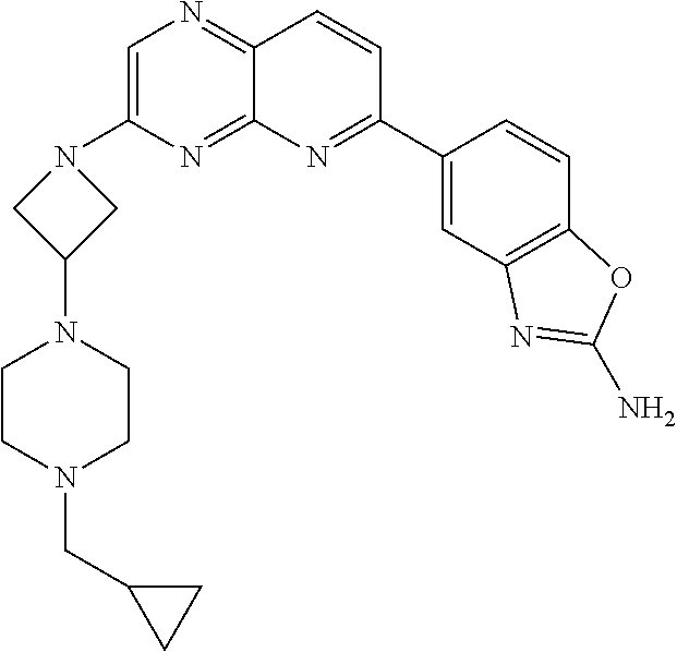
C1=C(N2CC(N3CCN(CC4CC4)CC3)C2)N=C2C(=N1)C=CC(C1=CC3=C(C=C1)OC(N)=N3)=N2
